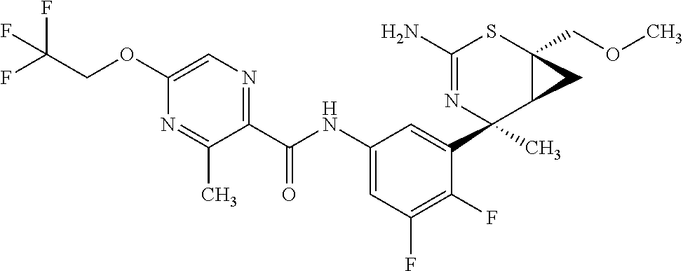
C1(N)=NC(C2=CC(NC(C3=NC=C(OCC(F)(F)F)N=C3C)=O)=CC(F)=C2F)(C)C2C(COC)(S1)C2
